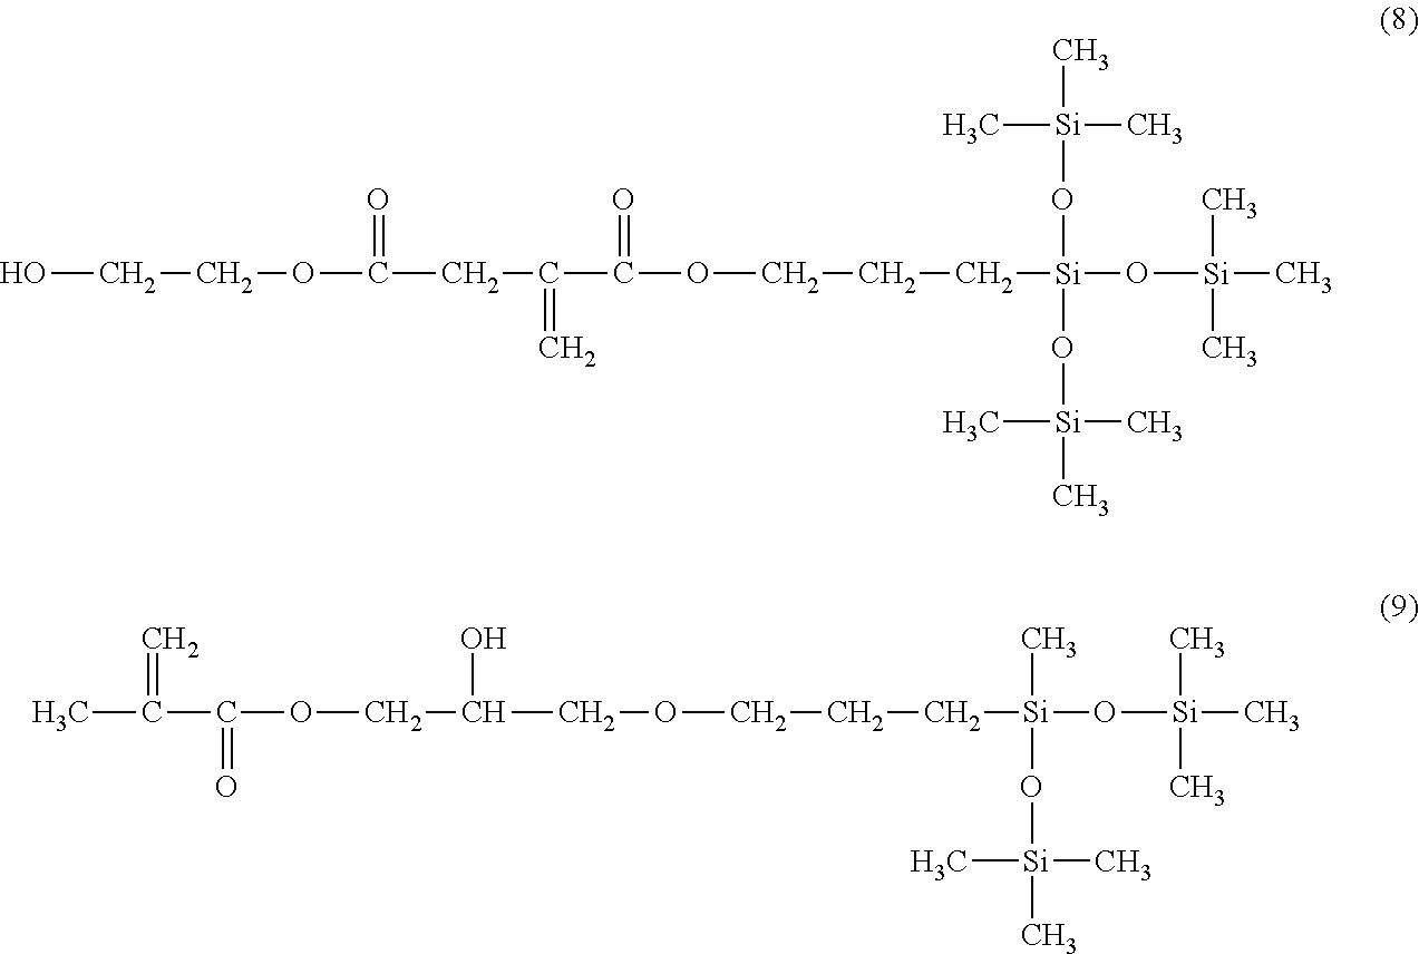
OCCOC(CC(C(OCCC[Si](O[Si](C)(C)C)(O[Si](C)(C)C)O[Si](C)(C)C)=O)=C)=O.CC(C(OCC(COCCC[Si](O[Si](C)(C)C)(C)O[Si](C)(C)C)O)=O)=C
